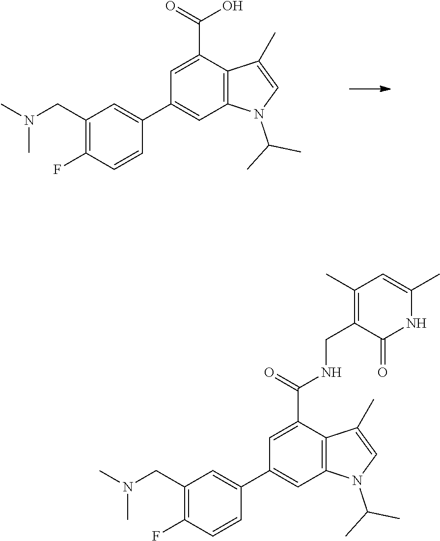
OC(=O)C1=CC(C2=CC(CN(C)C)=C(F)C=C2)=CC2=C1C(C)=CN2C(C)C.N(C(=O)C1=CC(C2=CC(CN(C)C)=C(F)C=C2)=CC2=C1C(C)=CN2C(C)C)CC1=C(C)C=C(C)NC1=O
